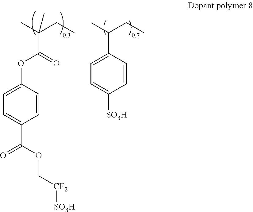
C(C(C(OC1=CC=C(C(OC[CF2][SO3H])=O)C=C1)=O)(C)C)C.C(C(C1=CC=C([SO3H])C=C1)C)C
